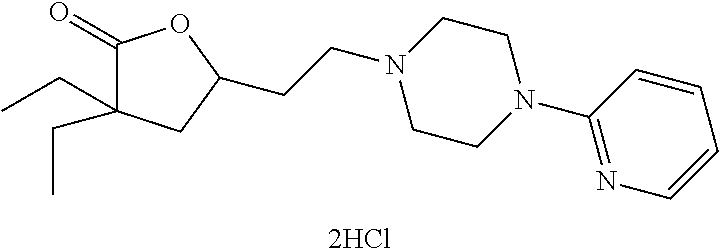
C1(=O)C(CC)(CC)CC(CCN2CCN(C3=NC=CC=C3)CC2)O1.[2HCl]
